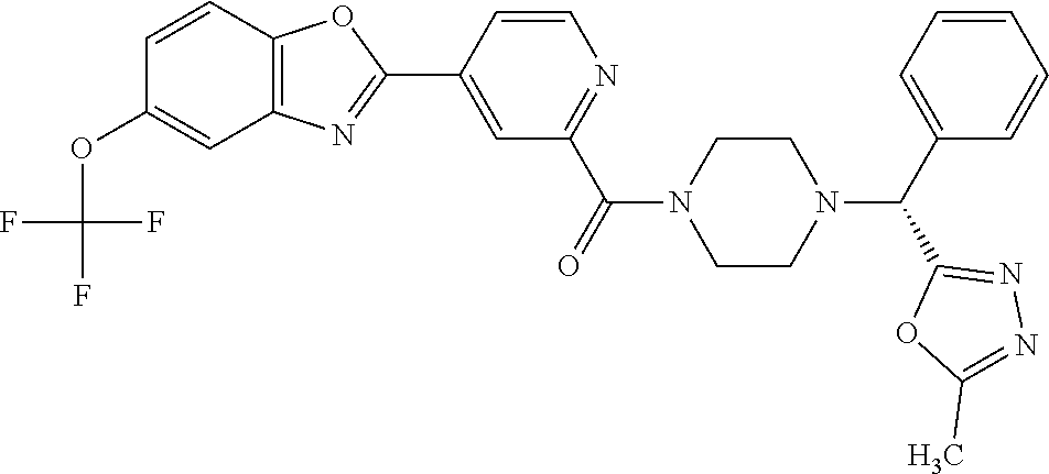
C1=C(C2=NC3=C(O2)C=CC(OC(F)(F)F)=C3)C=CN=C1C(=O)N1CCN(C(C2=CC=CC=C2)C2=NN=C(C)O2)CC1
